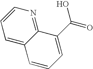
C1=C2C(=NC=C1)C(C(O)=O)=CC=C2
